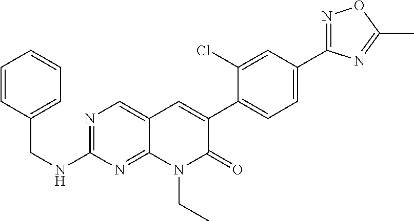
N1=C(C2=CC=C(C3=CC4=CN=C(NCC5=CC=CC=C5)N=C4N(CC)C3=O)C(Cl)=C2)N=C(C)O1
